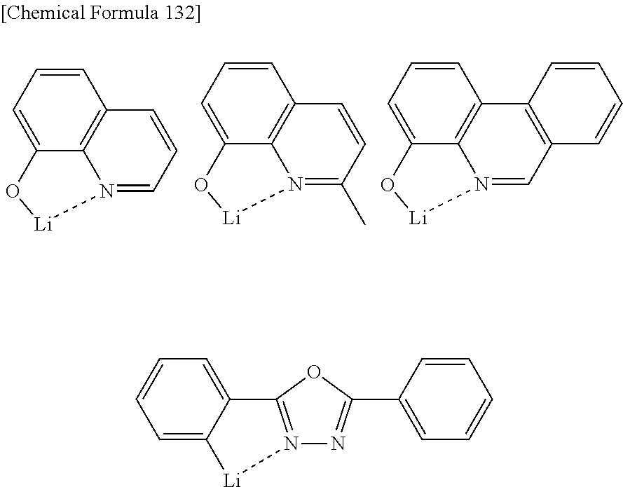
C1=CC2=C3C(=C1)O[Li]N3=CC=C2.C1=CC2=C3C(=C1)O[Li]N3=C(C)C=C2.C1=CC2=C3C(=C1)O[Li]N3=CC1=C2C=CC=C1.C1=CC=C2C(=C1)C1=N(N=C(C3=CC=CC=C3)O1)[Li]2
